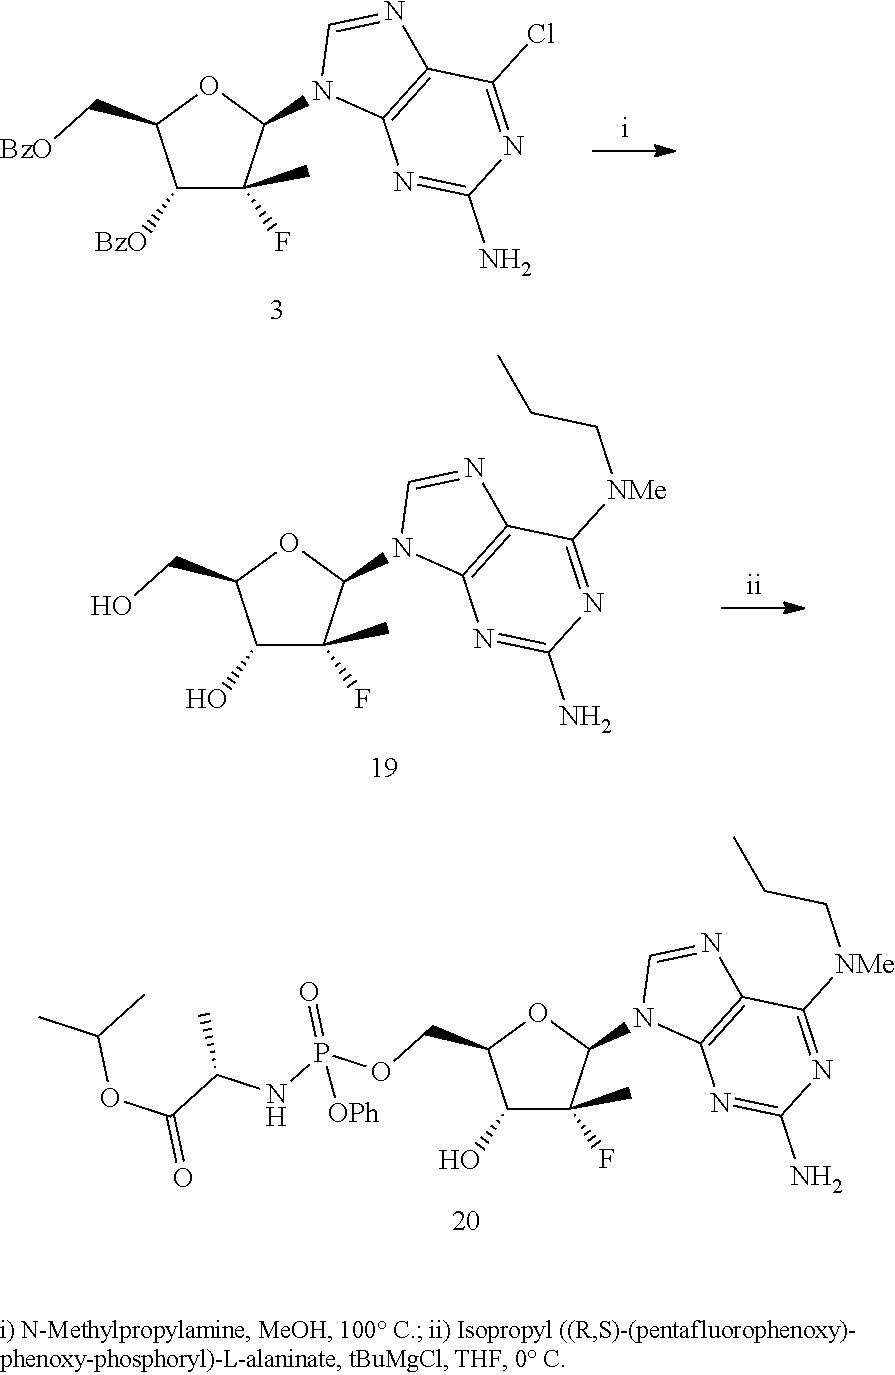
C1([BzO])C(F)(C)C(N2C3=C(N=C2)C(Cl)=NC(N)=N3)OC1C[BzO].C1(O)C(F)(C)C(N2C3=C(N=C2)C([NMe]CCC)=NC(N)=N3)OC1CO.C1(O)C(F)(C)C(N2C3=C(N=C2)C([NMe]CCC)=NC(N)=N3)OC1COP(NC(C)C(=O)OC(C)C)(=O)[OPh]
